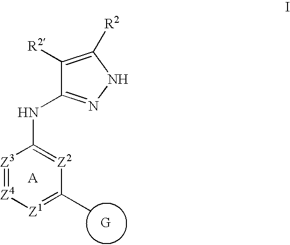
C1([R2])=C([R2])NN=C1NC1=[Z2]C(C)=[Z1][Z4]=[Z3]1.[G]
